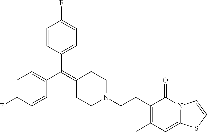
C1=C(F)C=CC(C(=C2CCN(CCC3=C(C)C=C4N(C3=O)C=CS4)CC2)C2=CC=C(F)C=C2)=C1
